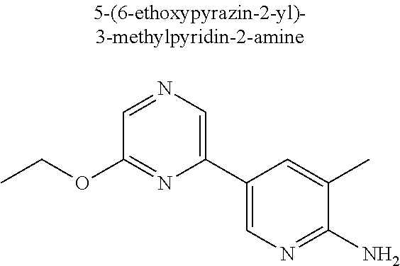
CCOC1=NC(C2=CN=C(N)C(C)=C2)=CN=C1
